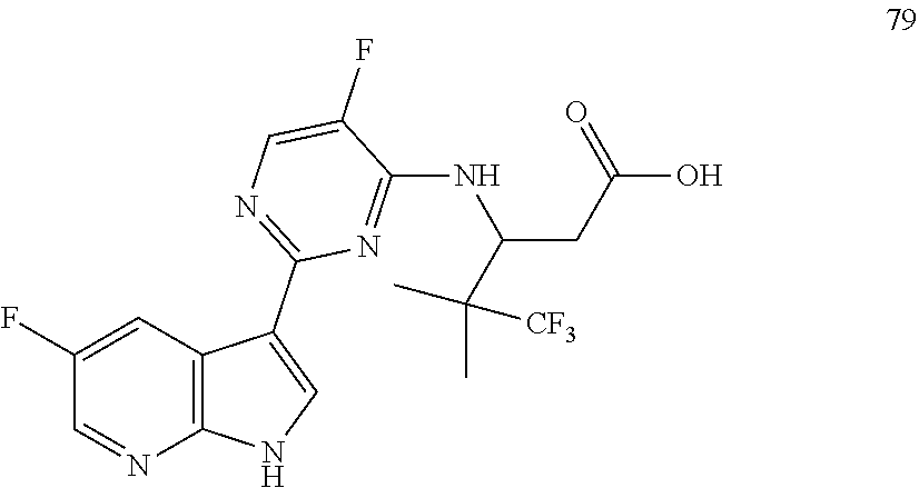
C1(F)=CC2=C(N=C1)NC=C2C1=NC=C(F)C(NC(CC(O)=O)C([CF3])(C)C)=N1
